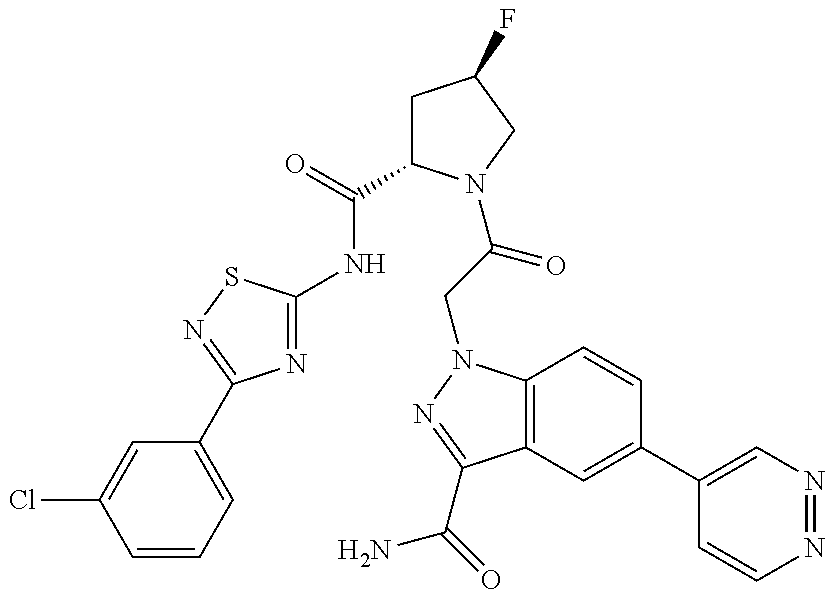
N1=C(NC(=O)C2CC(F)CN2C(=O)CN2C3=C(C(C(N)=O)=N2)C=C(C2=CN=NC=C2)C=C3)SN=C1C1=CC=CC(Cl)=C1
